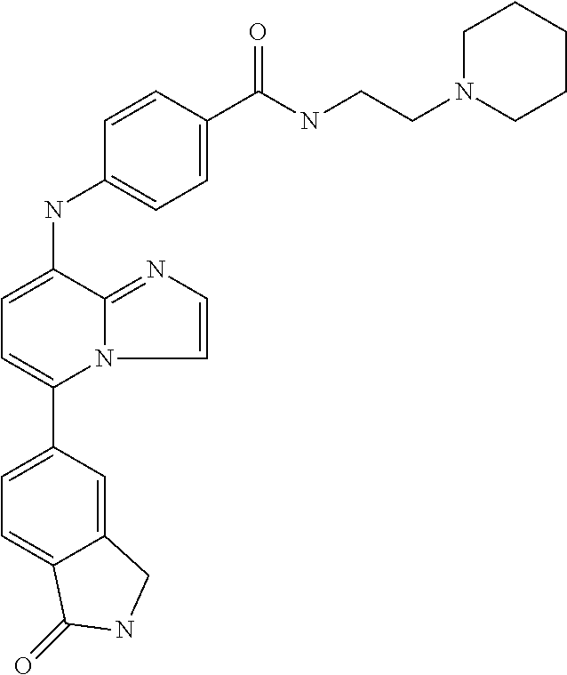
C1(C2=CC=C(NC3=CC=C(C(NCCN4CCCCC4)=O)C=C3)C3=NC=CN23)=CC=C2C(=C1)CNC2=O
